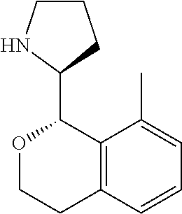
O1CCC2=C(C1C1CCCN1)C(C)=CC=C2
